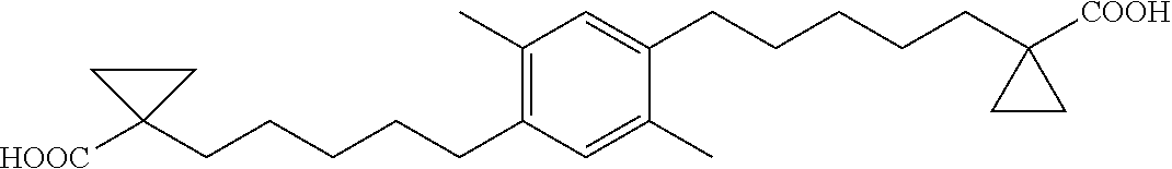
C1=C(CCCCCC2([COOH])CC2)C(C)=CC(CCCCCC2([HOOC])CC2)=C1C
